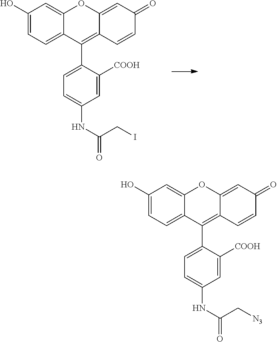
C1(O)=CC=C2C(=C1)OC1=CC(=O)C=CC1=C2C1=CC=C(NC(CI)=O)C=C1[COOH].C1(O)=CC=C2C(=C1)OC1=CC(=O)C=CC1=C2C1=CC=C(NC(C[N3])=O)C=C1[COOH]
